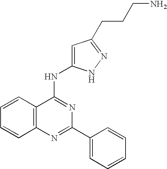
C12=C(N=C(C3=CC=CC=C3)N=C1NC1=CC(CCCN)=NN1)C=CC=C2
